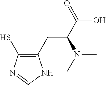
C1(CC(C(=O)O)N(C)C)=C(S)N=CN1
